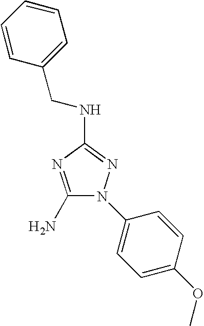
C1(N)=NC(NCC2=CC=CC=C2)=NN1C1=CC=C(OC)C=C1
